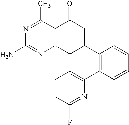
C12=C(C(C)=NC(N)=N1)C(=O)CC(C1=C(C3=CC=CC(F)=N3)C=CC=C1)C2
